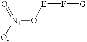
[N+](O[E]F[G])([O-])=O
